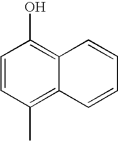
C1=CC(C)=C2C(=C1O)C=CC=C2
